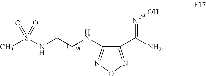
C1(C([NH2])=NO)=NON=C1NCCNS(C)(=O)=O
